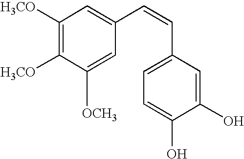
C1([H3CO])=C([H3CO])C([OCH3])=CC(C=CC2=CC=C(O)C(O)=C2)=C1
